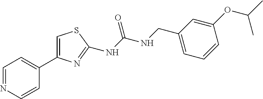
C1=NC=CC(C2=CSC(NC(NCC3=CC=CC(OC(C)C)=C3)=O)=N2)=C1
